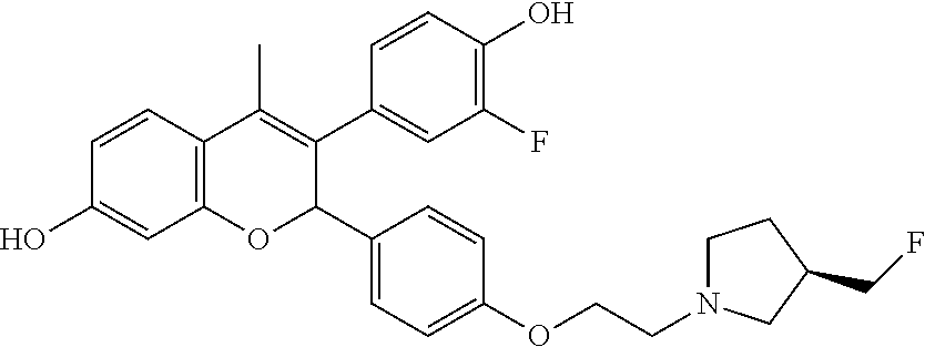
C12=C(C=CC(O)=C1)C(C)=C(C1=CC(F)=C(O)C=C1)C(C1=CC=C(OCCN3CCC(CF)C3)C=C1)O2
